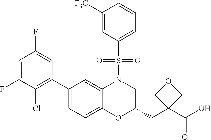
C1=C(F)C(Cl)=C(C2=CC=C3C(=C2)N(S(C2=CC=CC([F3C])=C2)(=O)=O)CC(CC2(C(O)=O)COC2)O3)C=C1F
